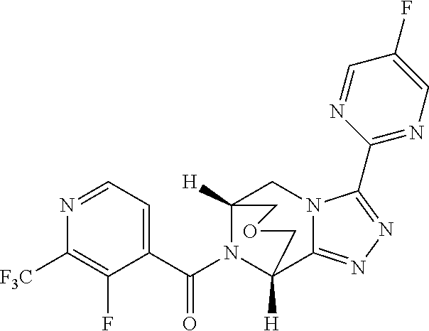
N1=CC=C(C(N2C3([H])C4=NN=C(C5=NC=C(F)C=N5)N4CC2([H])COC3)=O)C(F)=C1[F3C]
